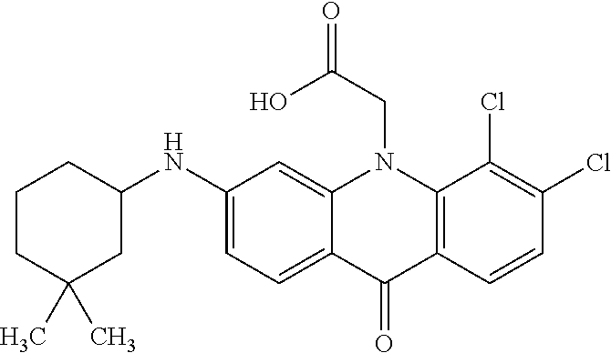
C12=CC=C(NC3CCCC(C)(C)C3)C=C1N(CC(O)=O)C1=C(C2=O)C=CC(Cl)=C1Cl
